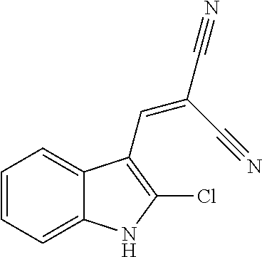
C1=CC=C2C(=C1)C(C=C(C#N)C#N)=C(Cl)N2
